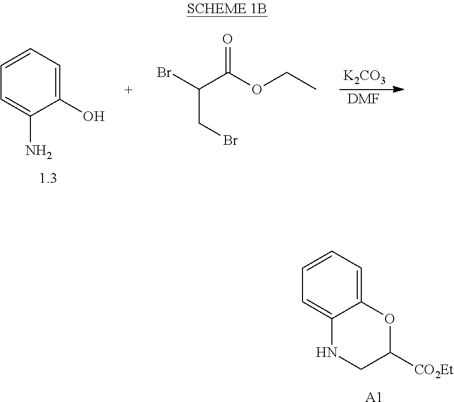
BrC(C(OCC)=O)CBr.C1=CC=C(N)C(O)=C1.[K2CO3].[DMF].C1=CC=C2C(=C1)OC([CO2Et])CN2.[A1]
